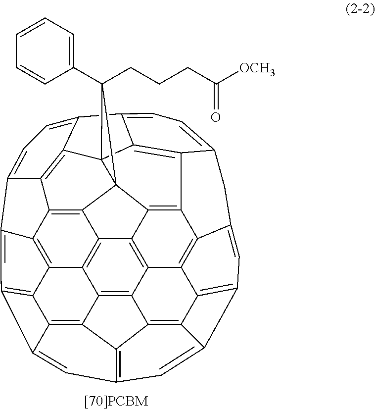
C12=C3C45C6(C7=C1C1=CC=C7C7=CC=C8C(=C67)C6=C4C4=C7C9=C%10C(=C34)C3=C2C1=CC1=C3C2=C%10C3=C(C=C4C(=C93)C3=C4C=C(C6=C73)C8)C=C21)C5(CCCC([OCH3])=O)C1=CC=CC=C1
